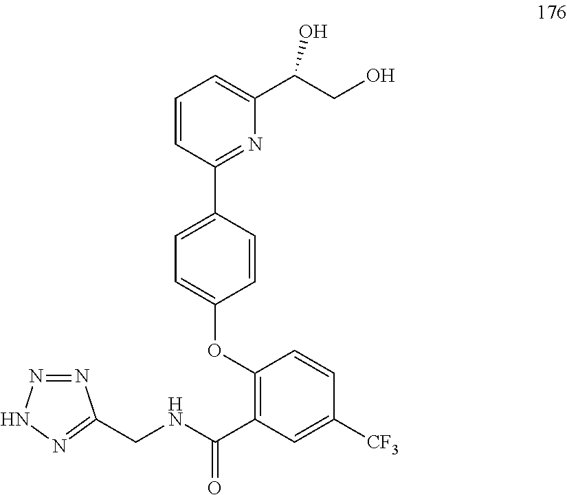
C1=CC(C2=CC=C(OC3=C(C(=O)NCC4=NNN=N4)C=C([CF3])C=C3)C=C2)=NC(C(CO)O)=C1
